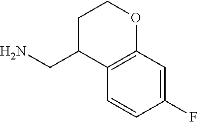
C1C(CN)C2=C(OC1)C=C(F)C=C2
